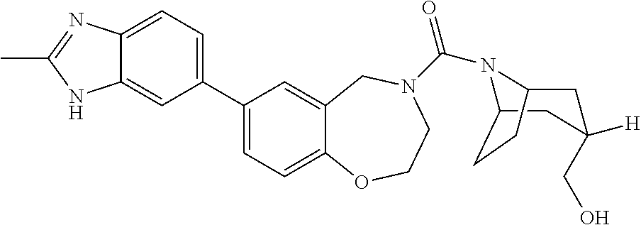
C1(C2=CC=C3C(=C2)NC(C)=N3)=CC=C2C(=C1)CN(C(=O)N1C3CC(CO)([H])CC1CC3)CCO2
